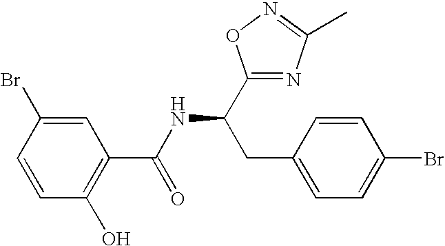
BrC1=CC(C(NC(C2=NC(C)=NO2)CC2=CC=C(Br)C=C2)=O)=C(O)C=C1
